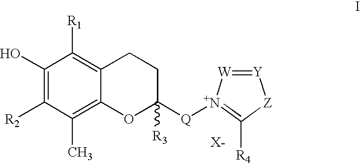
C1(O)=C([R2])C(C)=C2C(=C1[R1])CCC([R3])([Q][N+]1=C([R4])[Z][Y]=[W]1)O2.[X-]
